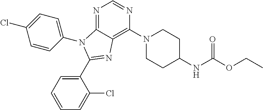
N1=C2C(=C(N3CCC(NC(=O)OCC)CC3)N=C1)N=C(C1=CC=CC=C1Cl)N2C1=CC=C(Cl)C=C1
